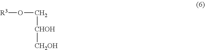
[R3]OC[CHOH][CH2OH]
